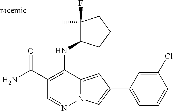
O=C(C1=C(NC2C(F)(C)CCC2)C2=CC(C3=CC=CC(Cl)=C3)=CN2N=C1)N
